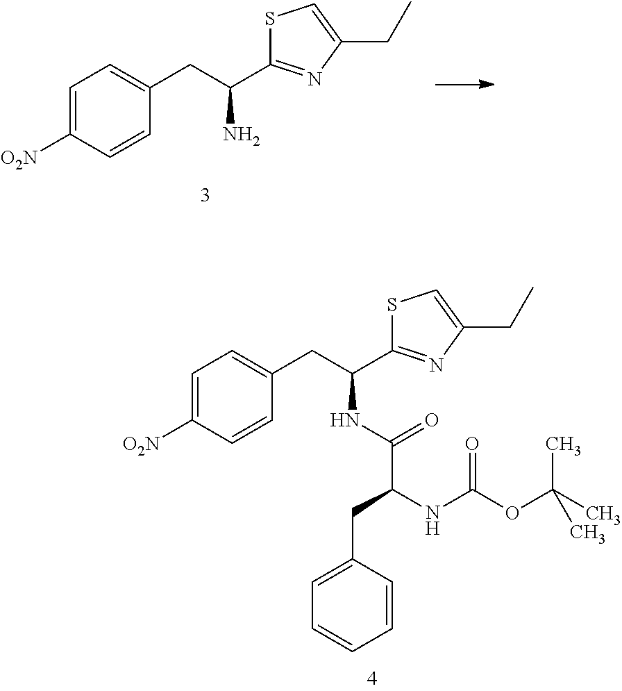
C1=C([O2N])C=CC(CC(C2=NC(CC)=CS2)N)=C1.C1=C([O2N])C=CC(CC(C2=NC(CC)=CS2)NC(=O)C(NC(OC(C)(C)C)=O)CC2=CC=CC=C2)=C1
